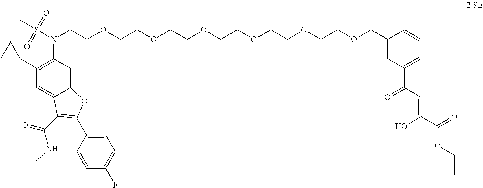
C12=CC(N(S(C)(=O)=O)CCOCCOCCOCCOCCOCCOCC3=CC(C(C=C(C(=O)OCC)O)=O)=CC=C3)=C(C3CC3)C=C1C(C(=O)NC)=C(C1=CC=C(F)C=C1)O2
